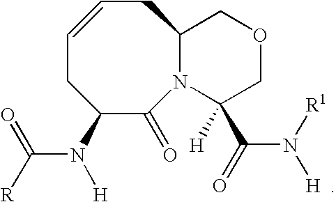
C1=CCC2N(C(=O)C(N(C(=O)[R])[H])C1)C(C(N([R1])[H  ])=O)([H])COC2
